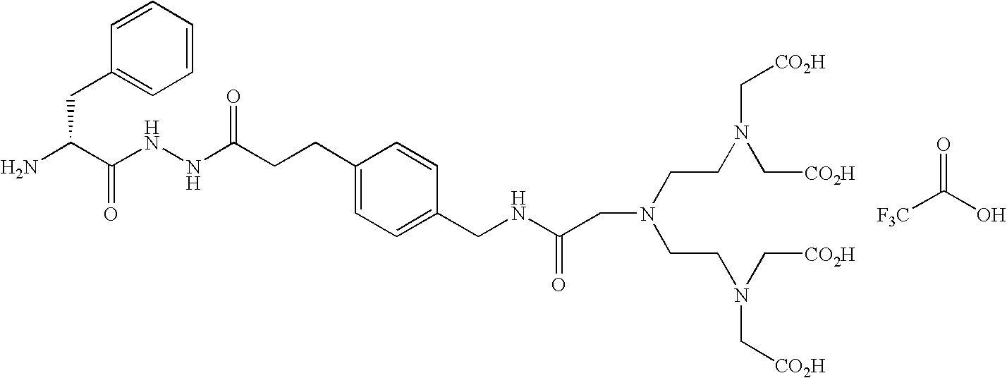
O=C(O)[F3C].C(N)(C(NNC(CCC1=CC=C(CNC(CN(CCN(C[CO2H])C[CO2H])CCN(C[CO2H])C[CO2H])=O)C=C1)=O)=O)CC1=CC=CC=C1
